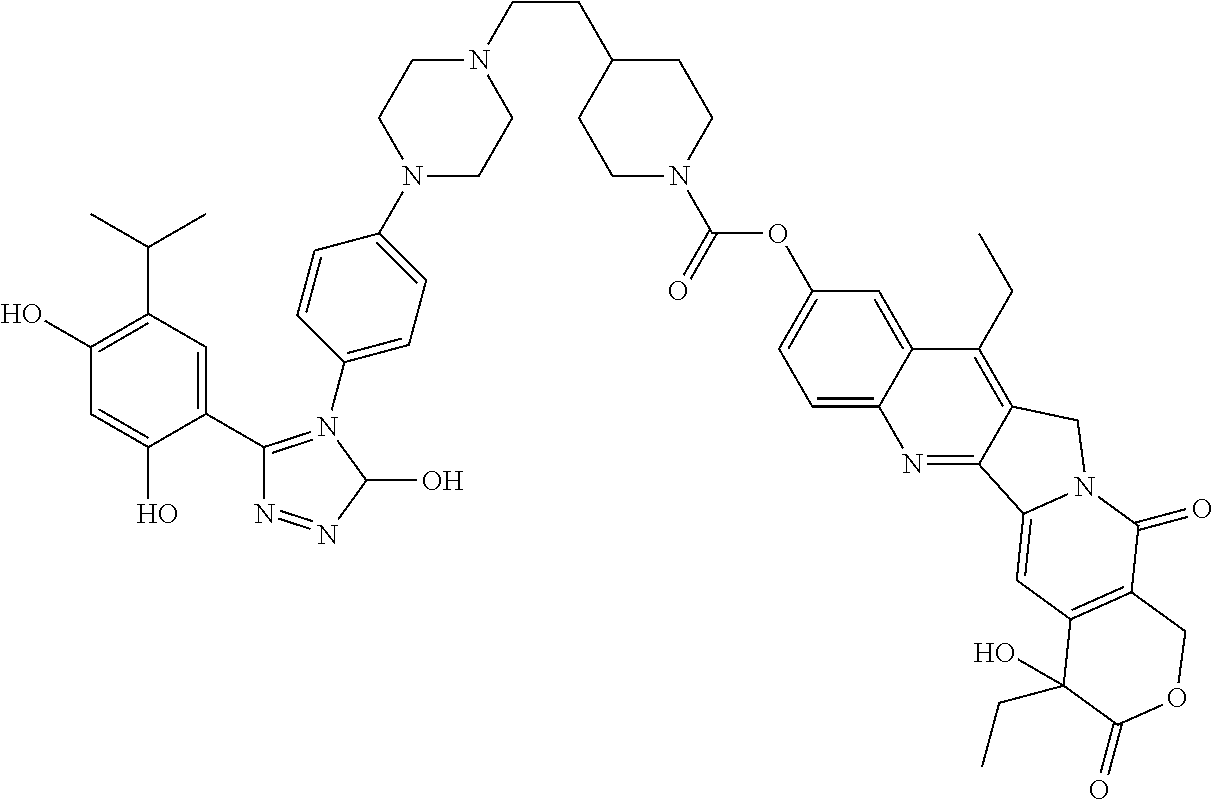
C1CN(C2=CC=C(N3=C(C4=CC(C(C)C)=C(O)C=C4O)N=NC3O)C=C2)CCN1CCC1CCN(C(OC2=CC=C3C(=C2)C(CC)=C2C(=N3)C3=CC4=C(C(=O)N3C2)COC(=O)C4(CC)O)=O)CC1
